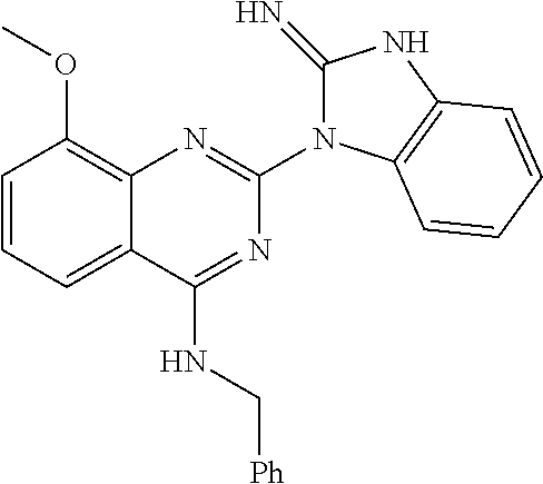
C1=CC=C2C(=C1OC)N=C(N1C(=N)NC3=C1C=CC=C3)N=C2NC[Ph]
